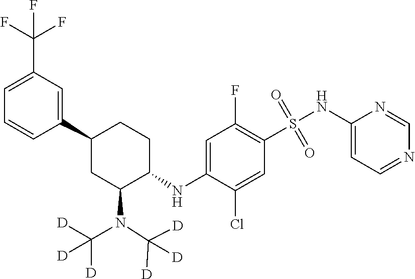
C1(C2CC(N(C([D])([D])[D])C([D])([D])[D])C(NC3=CC(F)=C(S(=O)(=O)NC4=CC=NC=N4)C=C3Cl)CC2)=CC(C(F)(F)F)=CC=C1
